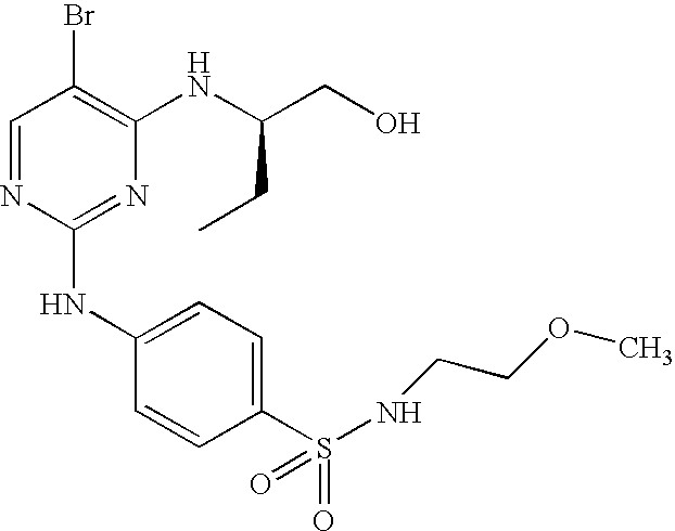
C1=NC(NC2=CC=C(S(=O)(=O)NCCOC)C=C2)=NC(NC(CO)CC)=C1Br
